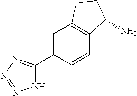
C1=C(C2=NN=NN2)C=CC2=C1CCC2N
